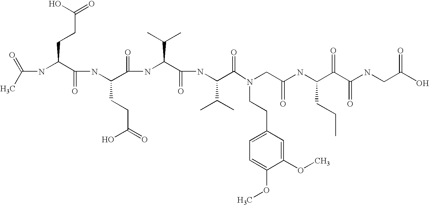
CC(=O)NC(C(NC(C(NC(C(NC(C(=O)N(CC(NC(C(C(NCC(O)=O)=O)=O)CCC)=O)CCC1=CC=C(OC)C(OC)=C1)C(C)C)=O)C(C)C)=O)CCC(O)=O)=O)CCC(=O)O
